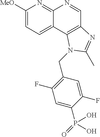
C1([MeO])=CC=C2C(=N1)N=CC1=C2N(CC2=C(F)C=C(P(=O)(O)O)C(F)=C2)C(C)=N1
